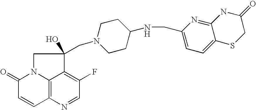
C12=C3N=CC(F)=C1C(CN1CCC(NCC4=CC=C5C(=N4)NC(=O)CS5)CC1)(O)CN2C(=O)C=C3
